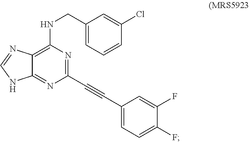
C1(C#CC2=CC=C(F)C(F)=C2)=NC(NCC2=CC=CC(Cl)=C2)=C2C(=N1)NC=N2
